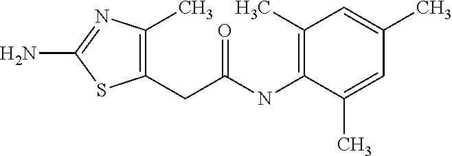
C1(C)=C(CC(NC2=C(C)C=C(C)C=C2C)=O)SC(N)=N1
